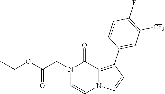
C(OC(=O)CN1C=CN2C(=C(C3=CC([CF3])=C(F)C=C3)C=C2)C1=O)C
